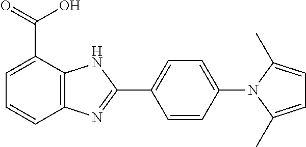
C1=CC(N2C(C)=CC=C2C)=CC=C1C1=NC2=C(N1)C(C(=O)O)=CC=C2
